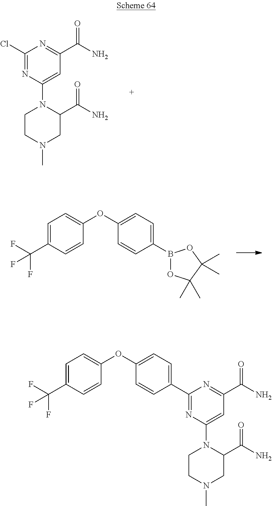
C1CN(C)CC(C(N)=O)N1C1=CC(C(N)=O)=NC(Cl)=N1.C1=C(C(F)(F)F)C=CC(OC2=CC=C(B3OC(C)(C)C(C)(C)O3)C=C2)=C1.C1=C(C(F)(F)F)C=CC(OC2=CC=C(C3=NC(N4CCN(C)CC4C(N)=O)=CC(C(N)=O)=N3)C=C2)=C1
